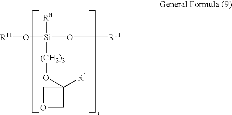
O([Si](O[R11])([R8])[(CH2)3]OC1([R1])COC1)[R11]
